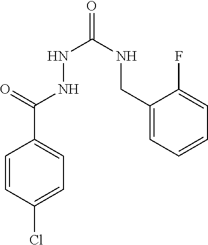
C1=CC(Cl)=CC=C1C(=O)NNC(=O)NCC1=CC=CC=C1F
